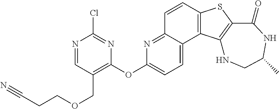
C1=CC2=C(C3=CC=C(OC4=C(COCCC#N)C=NC(Cl)=N4)N=C13)C1=C(S2)C(=O)NC(C)CN1
